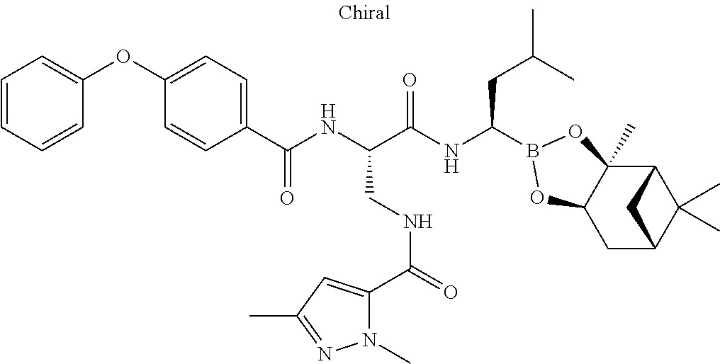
C1(C(NC(C(NC(CC(C)C)B2OC3(C)C4C(C)(C)C(CC3O2)C4)=O)CNC(C2=CC(C)=NN2C)=O)=O)=CC=C(OC2=CC=CC=C2)C=C1
